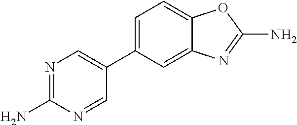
N1=C(N)N=CC(C2=CC=C3C(=C2)N=C(N)O3)=C1
